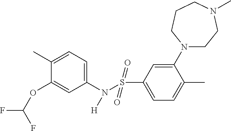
C1(N([H])S(C2=CC=C(C)C(N3CCN(C)CCC3)=C2)(=O)=O)=CC=C(C)C(OC(F)F)=C1
